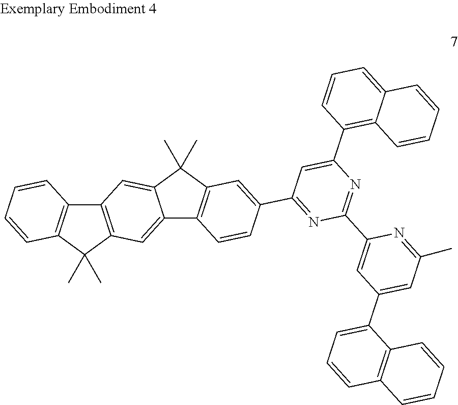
C12=C(C(C)(C)C3=C1C=CC=C3)C=C1C(=C2)C(C)(C)C2=C1C=CC(C1=NC(C3=CC(C4=CC=CC5=C4C=CC=C5)=CC(C)=N3)=NC(C3=C4C(=CC=C3)C=CC=C4)=C1)=C2
